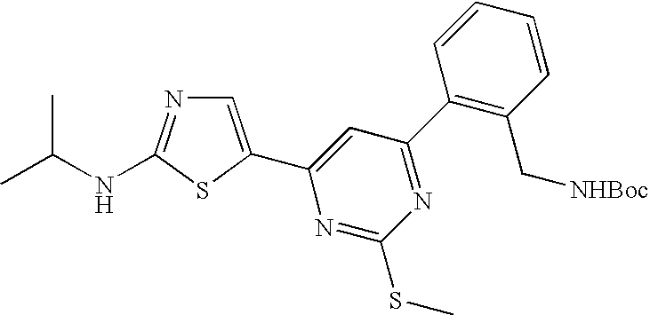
C1=C(C2=CC(C3=C(C[NHBoc])C=CC=C3)=NC(SC)=N2)SC(NC(C)C)=N1
